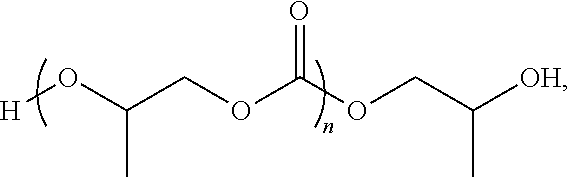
[H]OC(COC(OCC([OH])C)=O)C
